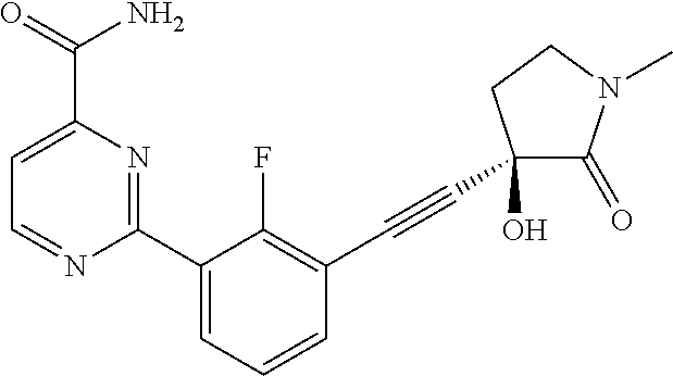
C1=C(C(=O)N)N=C(C2=CC=CC(C#CC3(O)C(=O)N(C)CC3)=C2F)N=C1
